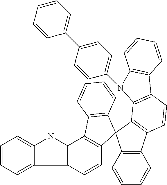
C12=C(C=CC=C1)C1(C3=C2C=CC2=C3N(C3=CC=C(C4=CC=CC=C4)C=C3)C3=C2C=CC=C3)C2=C(C3=C(C4=CC=CC=C4N3)C=C2)C2=C1C=CC=C2
